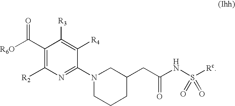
C1(C([R6O])=O)=C([R2])N=C(N2CCCC(CC(NS([Rc])(=O)=O)=O)C2)C([R4])=C1[R3]
